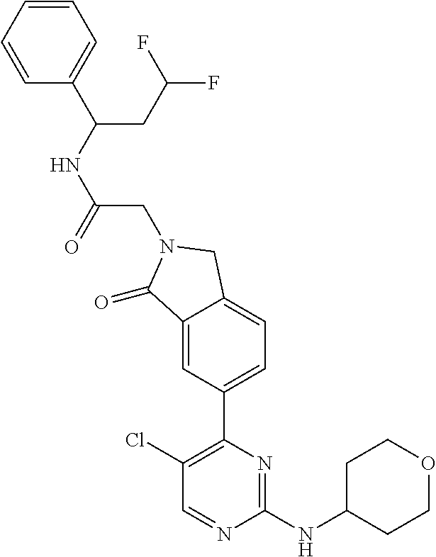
C1(=O)C2=CC(C3=C(Cl)C=NC(NC4CCOCC4)=N3)=CC=C2CN1CC(NC(C1=CC=CC=C1)CC(F)F)=O
